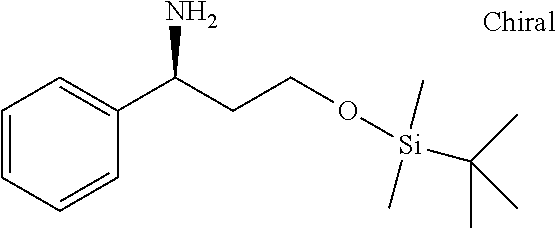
C1=CC=CC(C(CCO[Si](C)(C)C(C)(C)C)N)=C1
